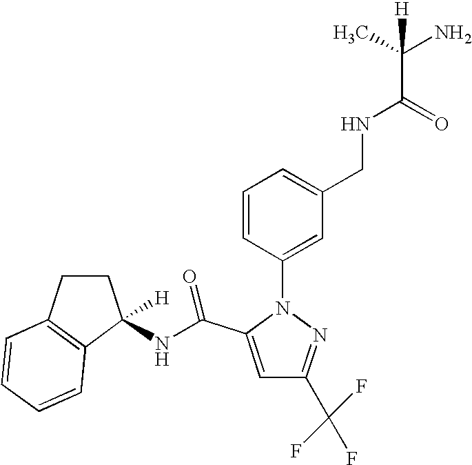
C1CC2=C(C1([H])NC(C1=CC(C(F)(F)F)=NN1C1=CC(CNC(C(C)(N)[H])=O)=CC=C1)=O)C=CC=C2
